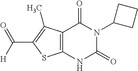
C12=C(NC(=O)N(C3CCC3)C1=O)SC(C([H])=O)=C2C
